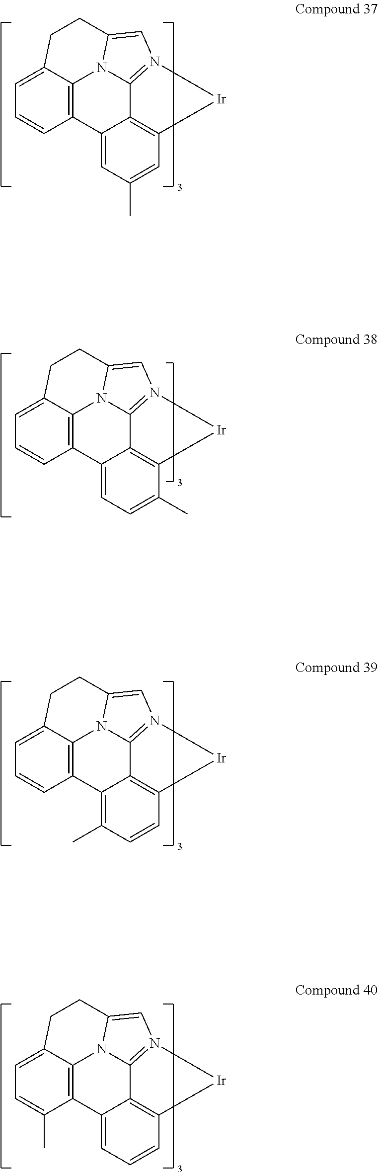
C1=C2C3=C(C=C1)C1=CC(C)=CC4=C1C1=N(C=C(N31)CC2)[Ir]4.C1=C2C3=C(C=C1)C1=CC=C(C)C4=C1C1=N(C=C(N31)CC2)[Ir]4.C1=C2C3=C(C=C1)C1=C(C)C=CC4=C1C1=N(C=C(N31)CC2)[Ir]4.C1=C2C3=C(C(C)=C1)C1=CC=CC4=C1C1=N(C=C(N31)CC2)[Ir]4
